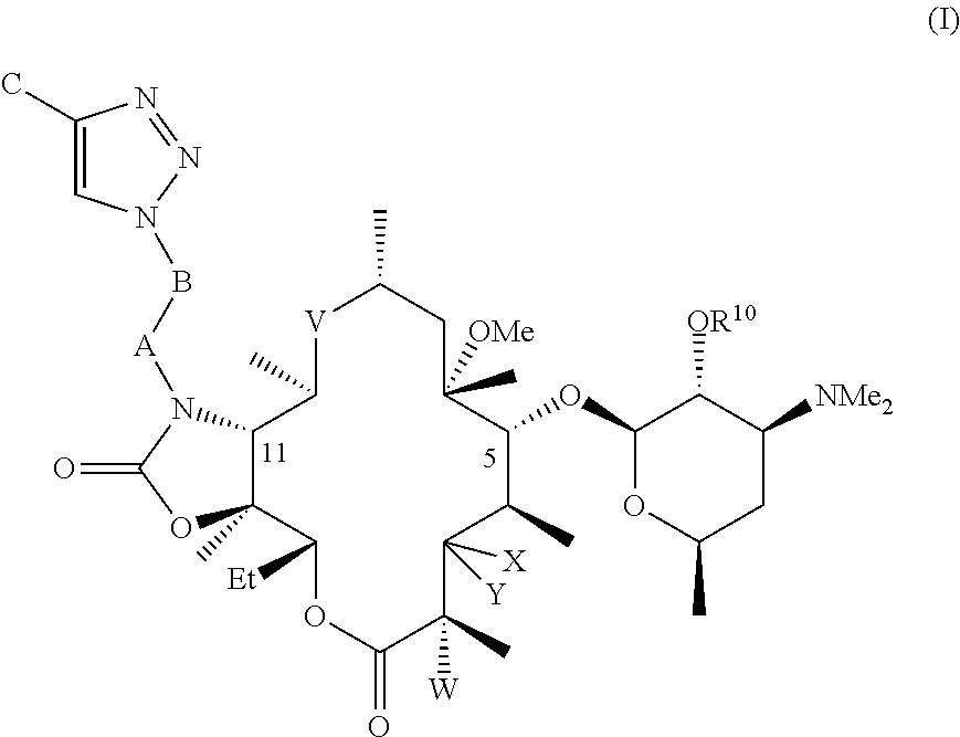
[V]1C(C)C2C(C)(C([Et])OC(=O)C(C)([W])C([X])([Y])C(C)C(OC3OC(C)CC([NMe2])C3[OR10])C([OMe])(C)CC1C)OC(=O)N2[A]BN1C=C(C)N=N1
